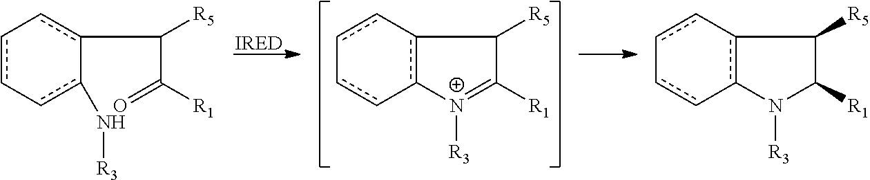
c12c([N+]([R3])=C([R1])C1[R5])-cc-cc-2.c12c(N([R3])C([R1])C1[R5])-cc-cc-2.c1(C(C(=O)[R1])[R5])c-cc-cc-1N[R3]
